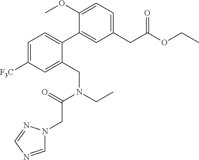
C1=C([F3C])C=C(CN(CC)C(=O)CN2C=NC=N2)C(C2=CC(CC(OCC)=O)=CC=C2OC)=C1
